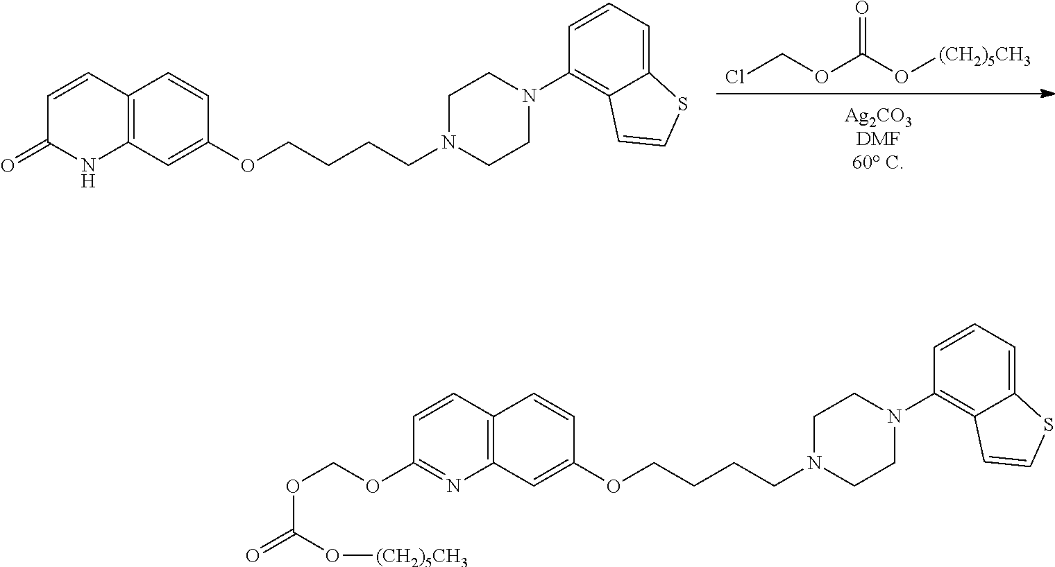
ClCOC(O[(CH2)5CH3])=O.C12=C(C=C(OCCCCN3CCN(C4=C5C(=CC=C4)SC=C5)CC3)C=C1)NC(=O)C=C2.C12=C(C=C(OCCCCN3CCN(C4=C5C(=CC=C4)SC=C5)CC3)C=C1)N=C(OCOC(O[(CH2)5CH3])=O)C=C2
